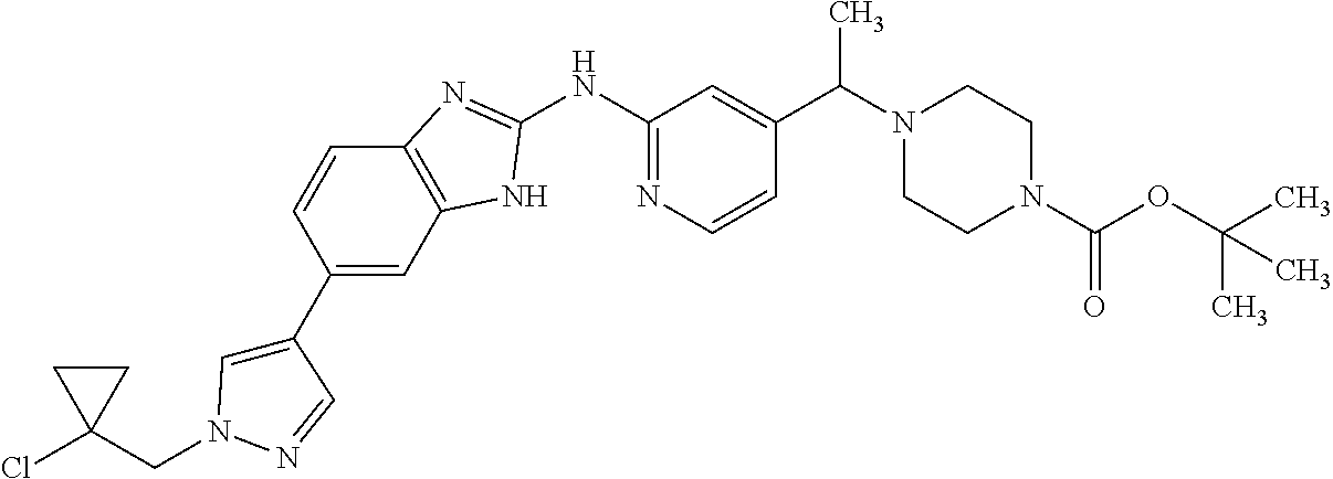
C12=C(NC(NC3=NC=CC(C(N4CCN(C(=O)OC(C)(C)C)CC4)C)=C3)=N1)C=C(C1=CN(CC3(Cl)CC3)N=C1)C=C2
